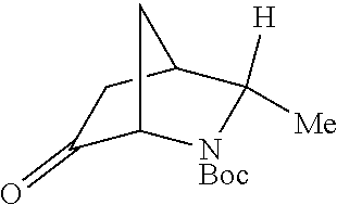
C1(=O)C2[NBoc]C([H])([Me])C(C1)C2
